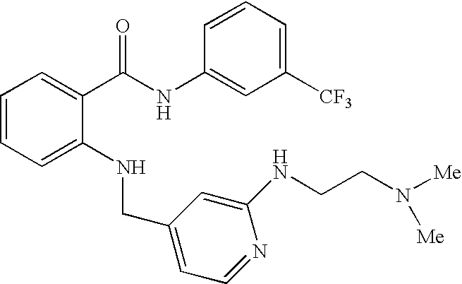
C1=C(NCC2=CC=NC(NCCN([Me])[Me])=C2)C(C(NC2=CC([CF3])=CC=C2)=O)=CC=C1
